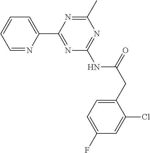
C1=NC(C2=NC(NC(CC3=CC=C(F)C=C3Cl)=O)=NC(C)=N2)=CC=C1
